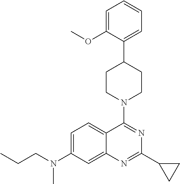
C1=C(N(CCC)C)C=C2C(=C1)C(N1CCC(C3=CC=CC=C3OC)CC1)=NC(C1CC1)=N2
